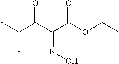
C(C(C(C(OCC)=O)=NO)=O)(F)F
